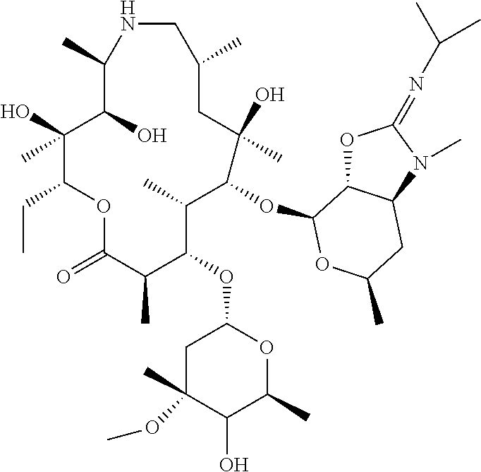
C1(C)C(O)C(O)(C)C(CC)OC(=O)C(C)C(OC2CC(OC)(C)C(O)C(C)O2)C(C)C(OC2C3OC(=NC(C)C)N(C)C3CC(C)O2)C(C)(O)CC(C)CN1
